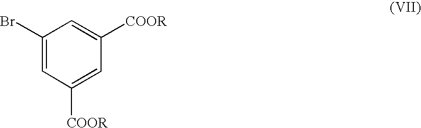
C1(Br)=CC([COOR])=CC([COOR])=C1
